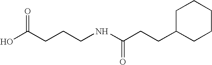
OC(CCCNC(CCC1CCCCC1)=O)=O
